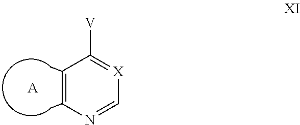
[A].C1=NC(C)=C(C)C([V])=[X]1
